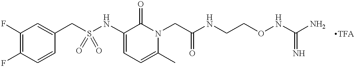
C1(F)=C(F)C=CC(CS(NC2=CC=C(C)N(CC(NCCONC(N)=N)=O)C2=O)(=O)=O)=C1
